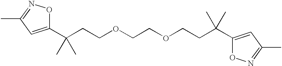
C(COCCOCCC(C)(C)C1=CC(C)=NO1)C(C)(C)C1=CC(C)=NO1
